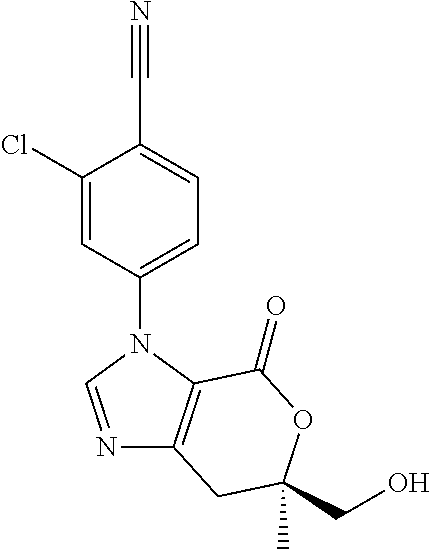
C1(N2C=NC3=C2C(=O)OC(C)(CO)C3)=CC=C(C#N)C(Cl)=C1
